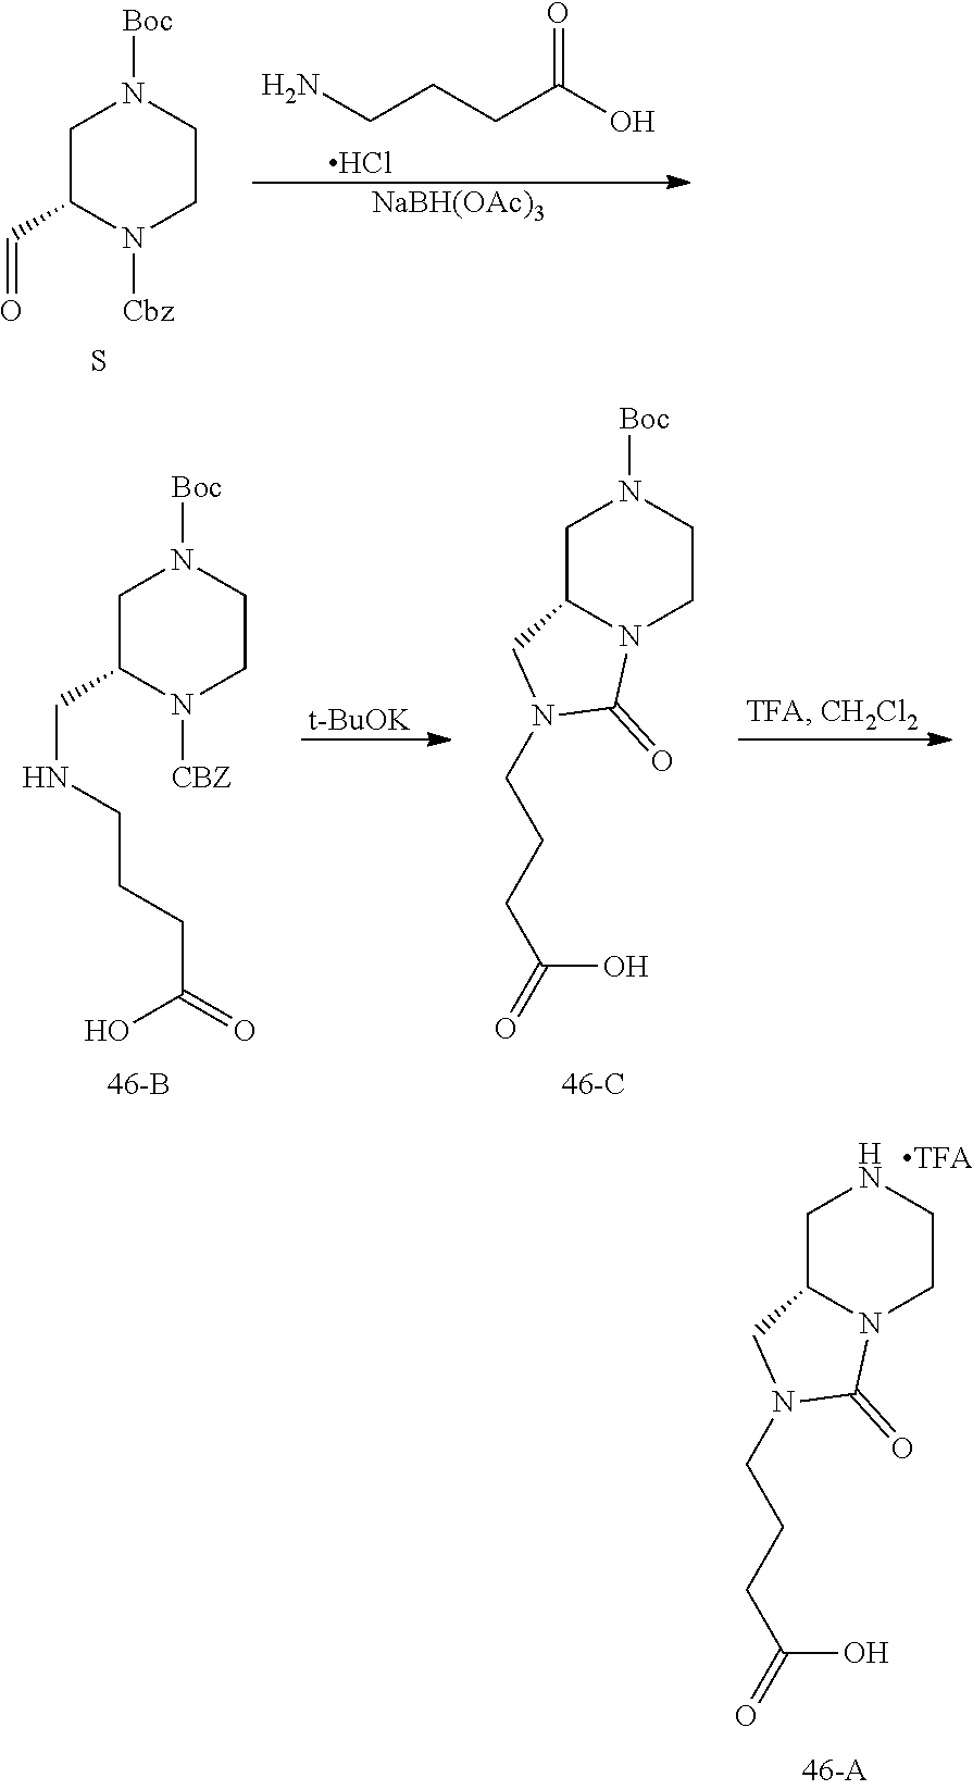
C1C2N(CCN1)C(=O)N(CCCC(=O)O)C2.C1C(C=O)N([Cbz])CCN1[Boc].S.NCCCC(O)=O.Cl.[NaBH(OAc)3].C1C(CNCCCC(=O)O)N([CBZ])CCN1[Boc].[t-BuOK].C1C2N(CCN1[Boc])C(=O)N(CCCC(=O)O)C2
